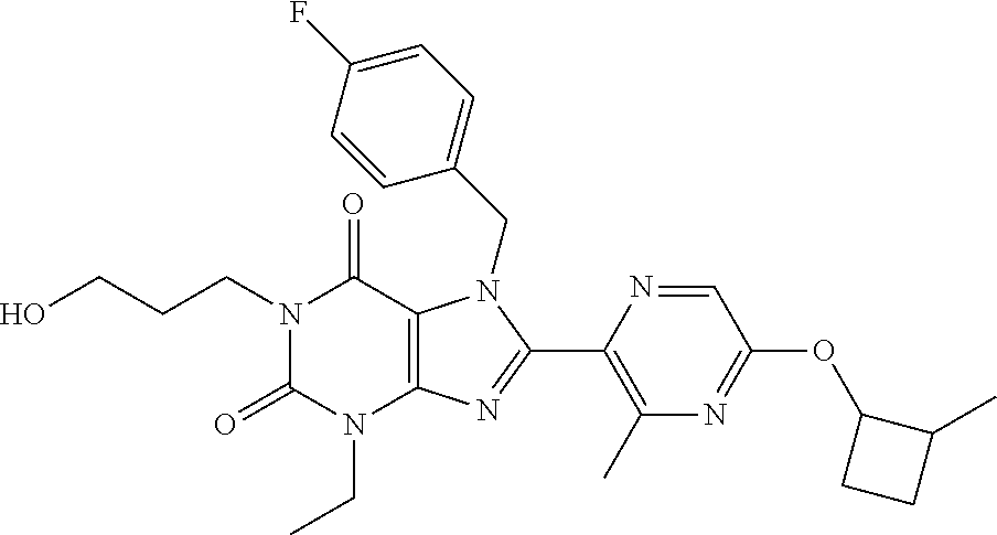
N1(CCCO)C(=O)N(CC)C2=C(C1=O)N(CC1=CC=C(F)C=C1)C(C1=C(C)N=C(OC3CCC3C)C=N1)=N2
